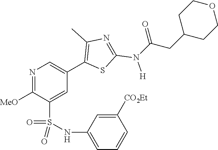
N1=C([MeO])C(S(NC2=CC=CC([CO2Et])=C2)(=O)=O)=CC(C2=C(C)N=C(N([H])C(CC3CCOCC3)=O)S2)=C1
